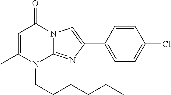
N12C(=NC(C3=CC=C(Cl)C=C3)=C1)N(CCCCCC)C(C)=CC2=O
